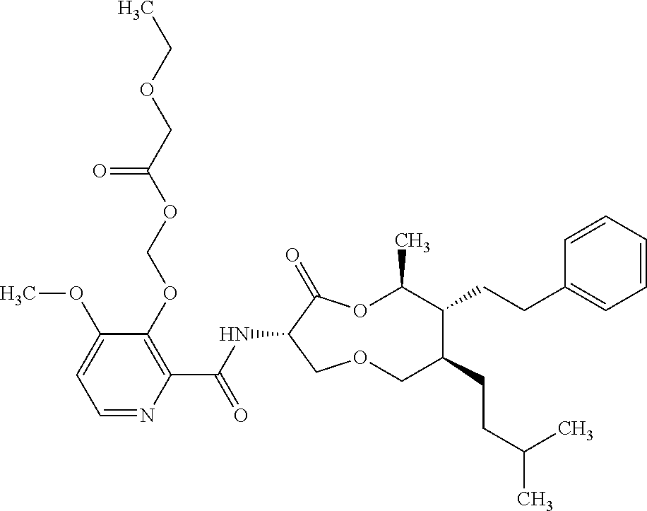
C1(OCOC(COCC)=O)=C(C(NC2C(=O)OC(C)C(CCC3=CC=CC=C3)C(CCC(C)C)COC2)=O)N=CC=C1OC
